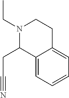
N1(CC)C(CC#N)C2=CC=CC=C2CC1
